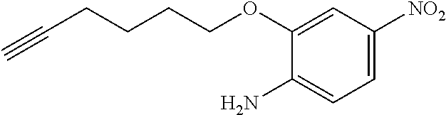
C1=C([NO2])C=C(OCCCCC#C)C(N)=C1
